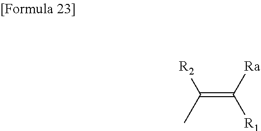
C(=C([Ra])[R1])([R2])C
